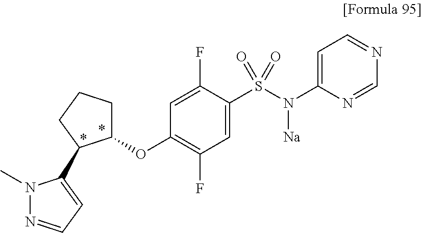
C1(S(N(C2=CC=NC=N2)[Na])(=O)=O)=CC(F)=C(OC2CCCC2C2=CC=NN2C)C=C1F
